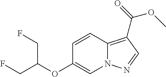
C1=CC2=C(C(OC)=O)C=NN2C=C1OC(CF)CF
